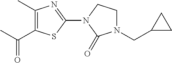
C1(C)=C(C(C)=O)SC(N2CCN(CC3CC3)C2=O)=N1
